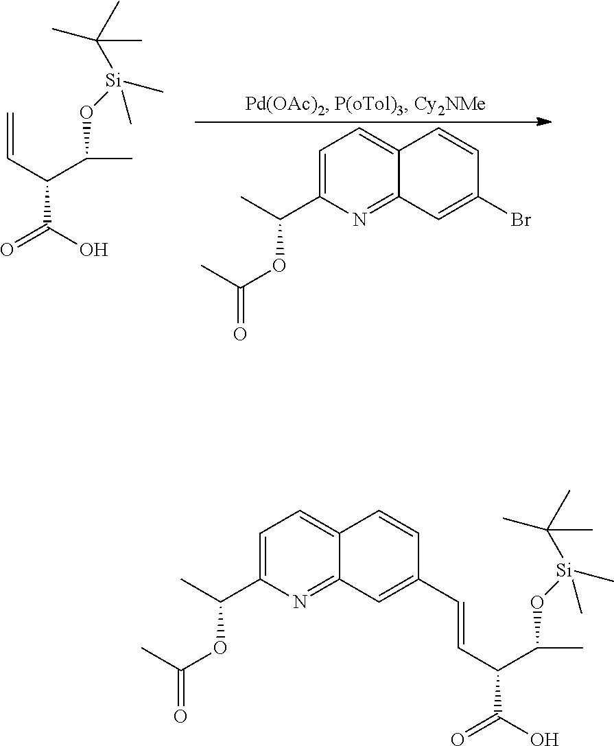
C(C(C(O)=O)C(O[Si](C)(C)C(C)(C)C)C)=CC1=CC2=NC(C(OC(C)=O)C)=CC=C2C=C1.C1=C(C(OC(C)=O)C)N=C2C(=C1)C=CC(Br)=C2.C=CC(C(O)=O)C(O[Si](C)(C)C(C)(C)C)C
